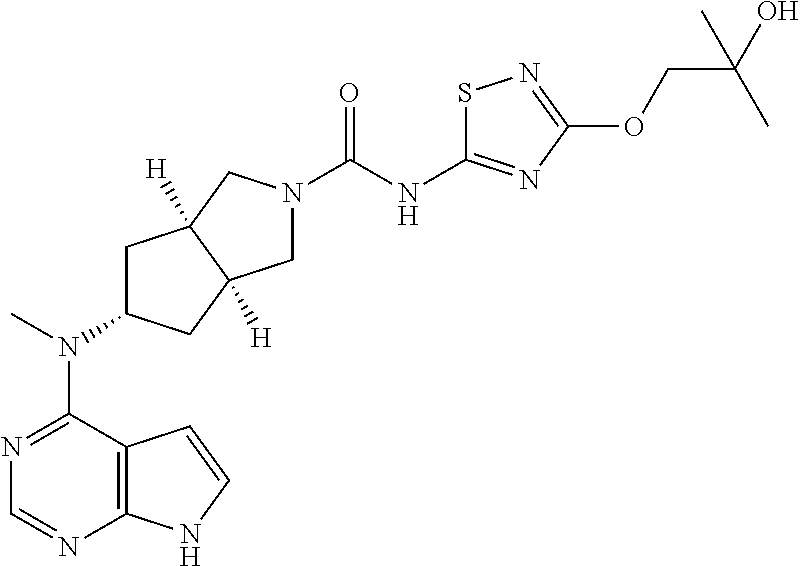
C12=C(N=CN=C1N(C)C1CC3([H])C([H])(C1)CN(C(=O)NC1=NC(OCC(O)(C)C)=NS1)C3)NC=C2
